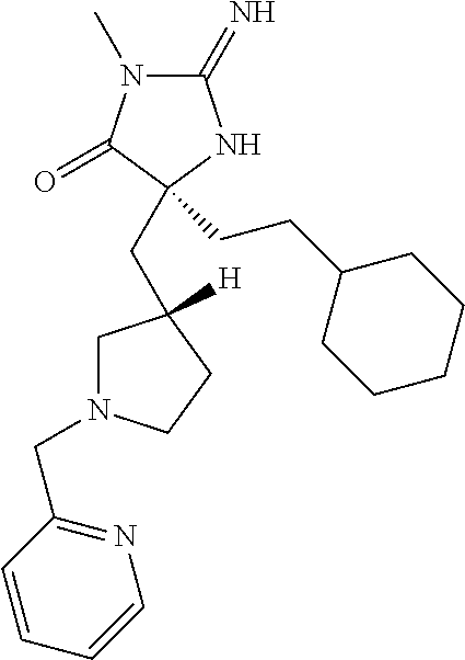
C1(=N)N(C)C(=O)C(CCC2CCCCC2)(CC2([H])CN(CC3=NC=CC=C3)CC2)N1
